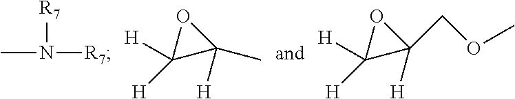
C1(C)([H])OC1([H])[H].[R7]N(C)[R7].C1(COC)([H])OC1([H])[H]
